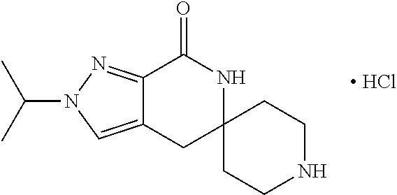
C12=NN(C(C)C)C=C1CC1(NC2=O)CCNCC1.[ HCl]
